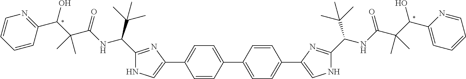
C1=CC(C(C(C(NC(C2=NC(C3=CC=C(C4=CC=C(C5=CNC(C(NC(C(C(C6=CC=CC=N6)O)(C)C)=O)C(C)(C)C)=N5)C=C4)C=C3)=CN2)C(C)(C)C)=O)(C)C)O)=NC=C1
